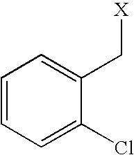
C1=CC=C(Cl)C(C[X])=C1
